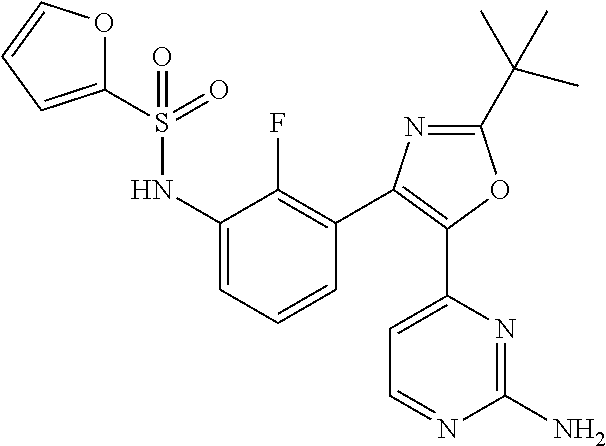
C1=C(C2=C(C3=C(F)C(NS(=O)(C4=CC=CO4)=O)=CC=C3)N=C(C(C)(C)C)O2)N=C(N)N=C1
